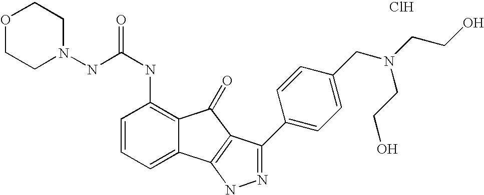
C(NC1=C2C(=CC=C1)C1=C(C2=O)C(C2=CC=C(CN(CCO)CCO)C=C2)=NN1)(=O)NN1CCOCC1.Cl
